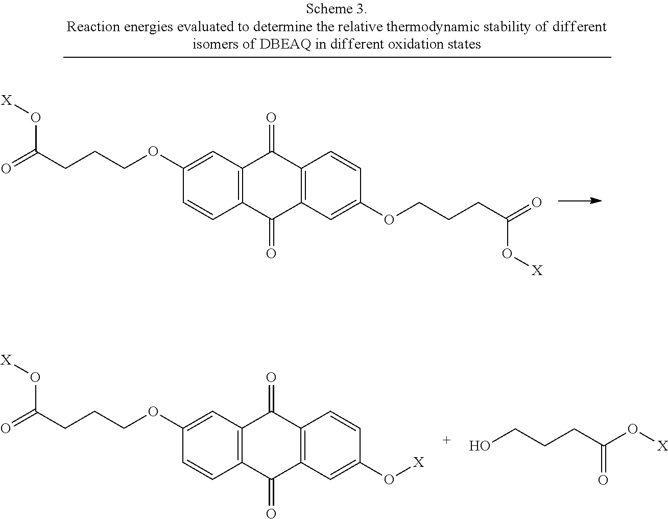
C1(OCCCC(=O)O[X])=CC2=C(C=C1)C(=O)C1=C(C2=O)C=CC(O[X])=C1.OCCCC(O[X])=O.C1(OCCCC(=O)O[X])=CC2=C(C=C1)C(=O)C1=C(C2=O)C=CC(OCCCC(=O)O[X])=C1
